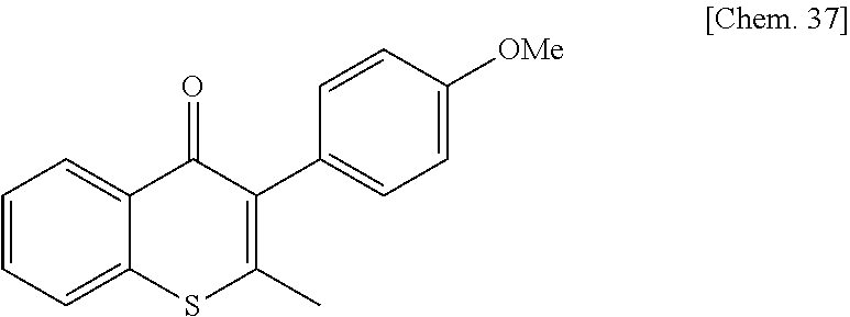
C1=CC=C2C(=C1)C(=O)C(C1=CC=C([OMe])C=C1)=C(C)S2
